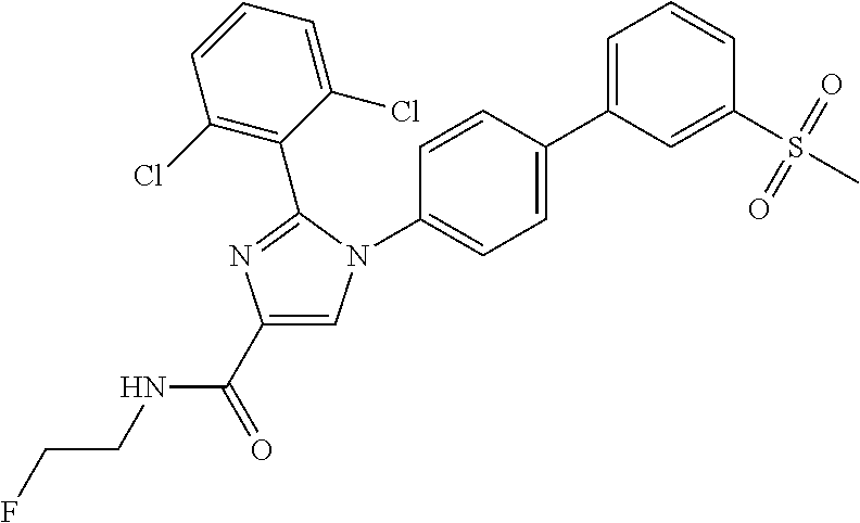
FCCNC(C1=CN(C2=CC=C(C3=CC=CC(S(C)(=O)=O)=C3)C=C2)C(C2=C(Cl)C=CC=C2Cl)=N1)=O
